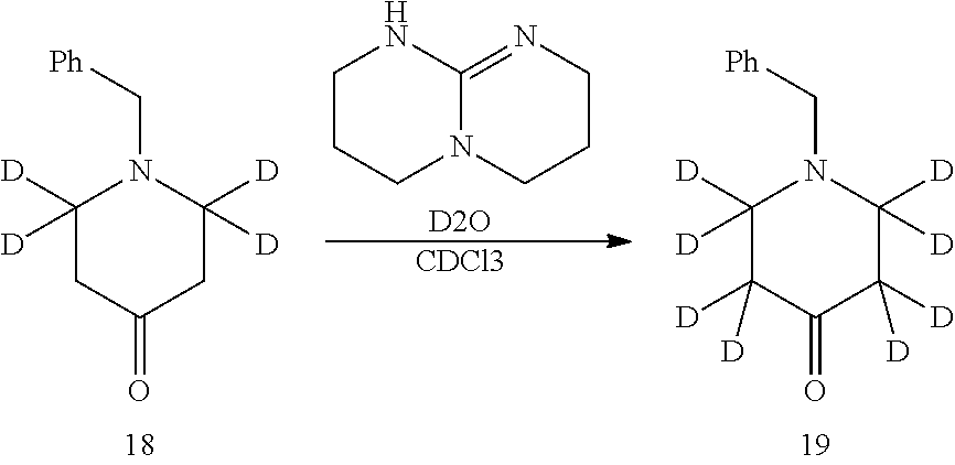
C1([D])([D])CC(=O)CC([D])([D])N1C[Ph].C1CCN2C(=NCCC2)N1.[D2O].[CDCl3].C1([D])([D])C([D])([D])C(=O)C([D])([D])C([D])([D])N1C[Ph]
